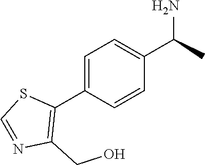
C1=C(C2=C(CO)N=CS2)C=CC(C(N)C)=C1
